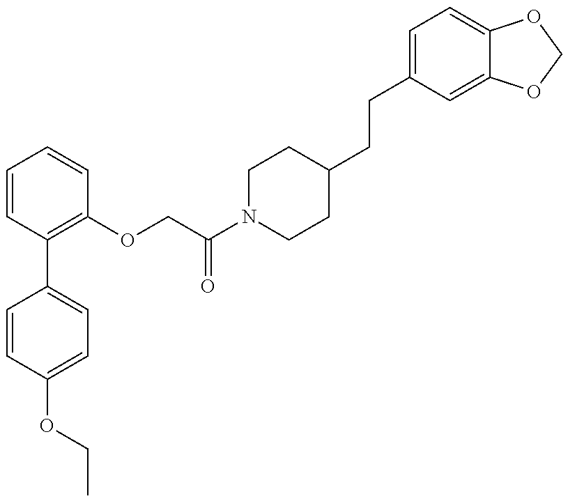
C1=CC(OCC)=CC=C1C1=C(OCC(N2CCC(CCC3=CC=C4C(=C3)OCO4)CC2)=O)C=CC=C1
